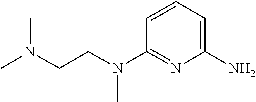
C1(N)=CC=CC(N(CCN(C)C)C)=N1
